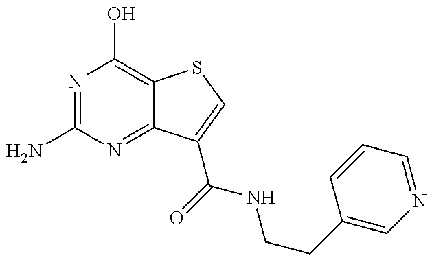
N1=C(N)N=C2C(=C1O)SC=C2C(=O)NCCC1=CN=CC=C1
